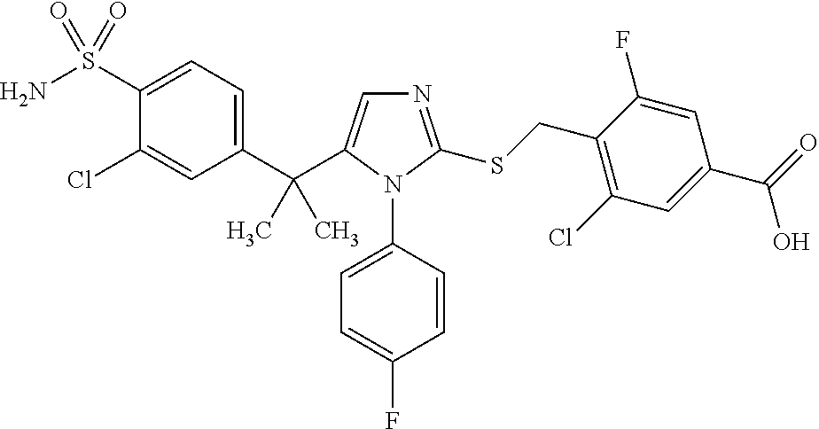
C1(C(C)(C)C2=CN=C(SCC3=C(Cl)C=C(C(=O)O)C=C3F)N2C2=CC=C(F)C=C2)=CC=C(S(N)(=O)=O)C(Cl)=C1
